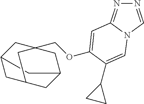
O(CC12CC3CC(CC(C3)C1)C2)C1=CC2=NN=CN2C=C1C1CC1
